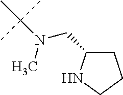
C(N(C)C(C)(C)C)C1CCCN1
